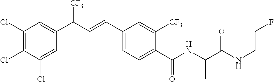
C1(Cl)=C(Cl)C=C(C(C=CC2=CC=C(C(NC(C(NCCF)=O)C)=O)C([CF3])=C2)[CF3])C=C1Cl
